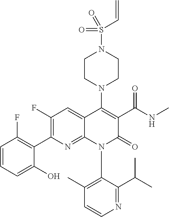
C1=CN=C(C(C)C)C(N2C(=O)C(C(=O)NC)=C(N3CCN(S(=O)(=O)C=C)CC3)C3=CC(F)=C(C4=C(F)C=CC=C4O)N=C23)=C1C
